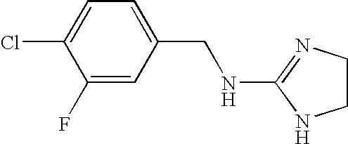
C1=C(F)C(Cl)=CC=C1CNC1=NCCN1
